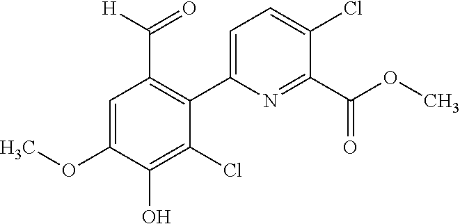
O(C)C1=CC(C([H])=O)=C(C2=CC=C(Cl)C(C(OC)=O)=N2)C(Cl)=C1O
